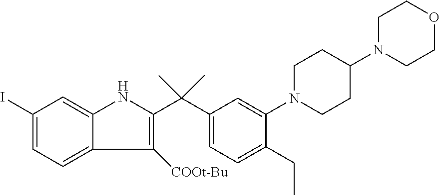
C1(C(C2=CC=C(CC)C(N3CCC(N4CCOCC4)CC3)=C2)(C)C)=C([COOt-Bu])C2=CC=C(I)C=C2N1
